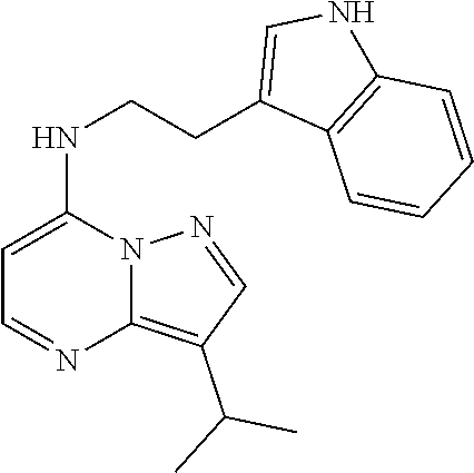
C12=C(C(C)C)C=NN1C(NCCC1=CNC3=C1C=CC=C3)=CC=N2
